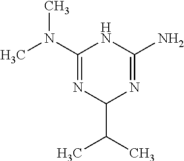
CN(C1=NC(C(C)C)N=C(N)N1)C
